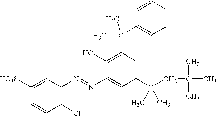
C1=CC(Cl)=C(N=NC2=CC(C(CC(C)(C)C)(C)C)=CC(C(C)(C)C3=CC=CC=C3)=C2O)C=C1[HO3S]
